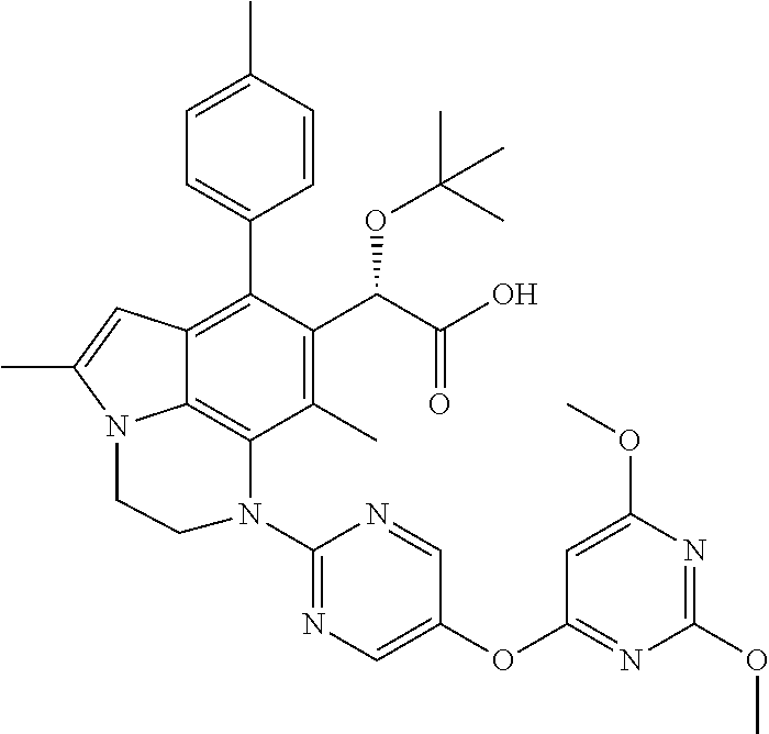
C1(C)=C(C(C(O)=O)OC(C)(C)C)C(C2=CC=C(C)C=C2)=C2C3=C1N(C1=NC=C(OC4=NC(OC)=NC(OC)=C4)C=N1)CCN3C(C)=C2
